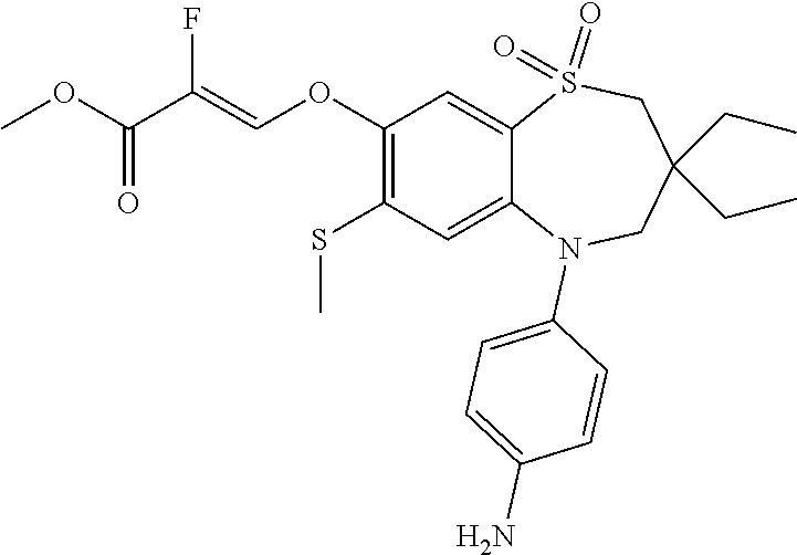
C1(N)=CC=C(N2C3=CC(SC)=C(OC=C(C(=O)OC)F)C=C3S(=O)(=O)CC(CC)(CC)C2)C=C1
